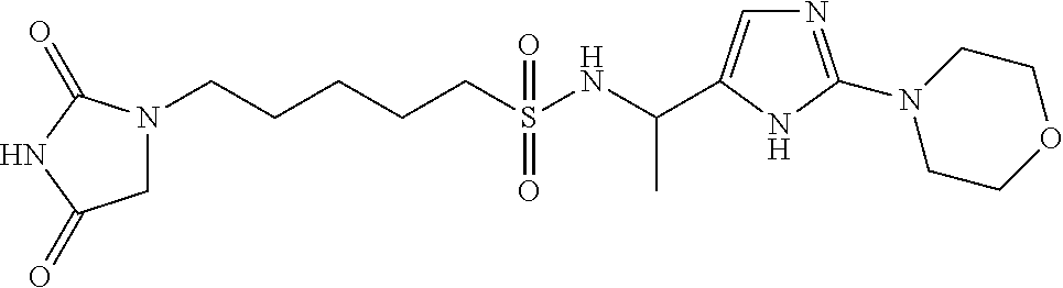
N1(CCCCCS(NC(C)C2=CN=C(N3CCOCC3)N2)(=O)=O)CC(=O)NC1=O
